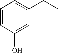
C1=CC(O)=CC(CC)=C1
